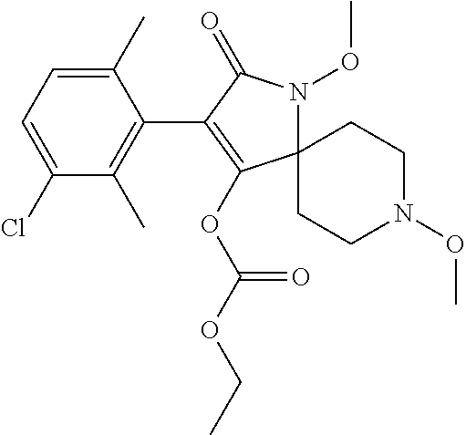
C12(N(OC)C(=O)C(C3=C(C)C(Cl)=CC=C3C)=C1OC(=O)OCC)CCN(OC)CC2
